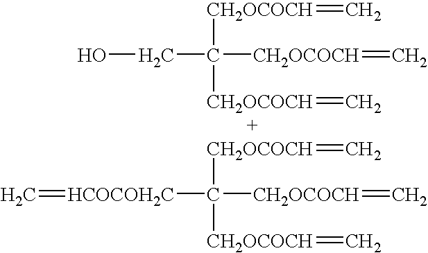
OCC([CH2OCOCH]=C)([CH2OCOCH]=C)[CH2OCOCH]=C.C([CH2OCOCH]=C)([CH2OCOCH]=C)([CH2OCOCH]=C)[HCOCOH2C]=C
